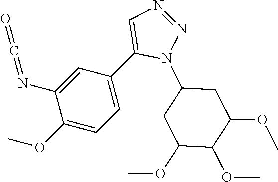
C(=NC1=CC(C2=CN=NN2C2CC(OC)C(OC)C(OC)C2)=CC=C1OC)=O
